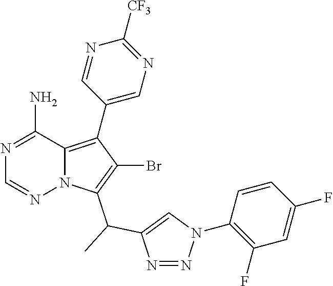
N1=C(N)C2=C(C3=CN=C([CF3])N=C3)C(Br)=C(C(C3=CN(C4=C(F)C=C(F)C=C4)N=N3)C)N2N=C1
